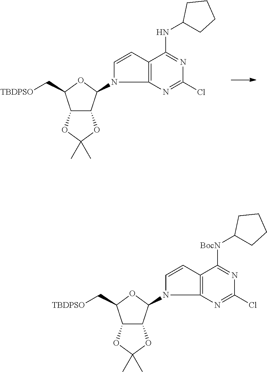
C12C(C(N3C=CC4=C3N=C(Cl)N=C4NC3CCCC3)OC1C[TBDPSO])OC(C)(C)O2.C12C(C(N3C=CC4=C3N=C(Cl)N=C4[BocN]C3CCCC3)OC1C[TBDPSO])OC(C)(C)O2
